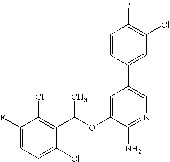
FC1=CC=C(Cl)C(C(OC2=CC(C3=CC(Cl)=C(F)C=C3)=CN=C2N)C)=C1Cl
